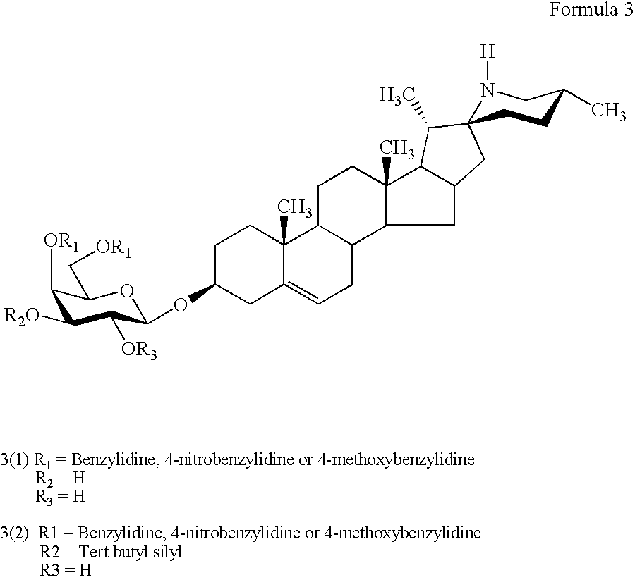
C1([OR1])C([R2O])C([OR3])C(OC2CC3=CCC4C(C3(C)CC2)CCC2(C)C4CC3C2C(C)C2(C3)N([H])CC(C)CC2)OC1C[OR1]
